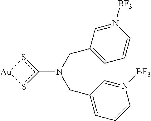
C(N(CC1=CC=CN([BF3])=C1)c1s[Au]s1)C1=CC=CN([BF3])=C1
